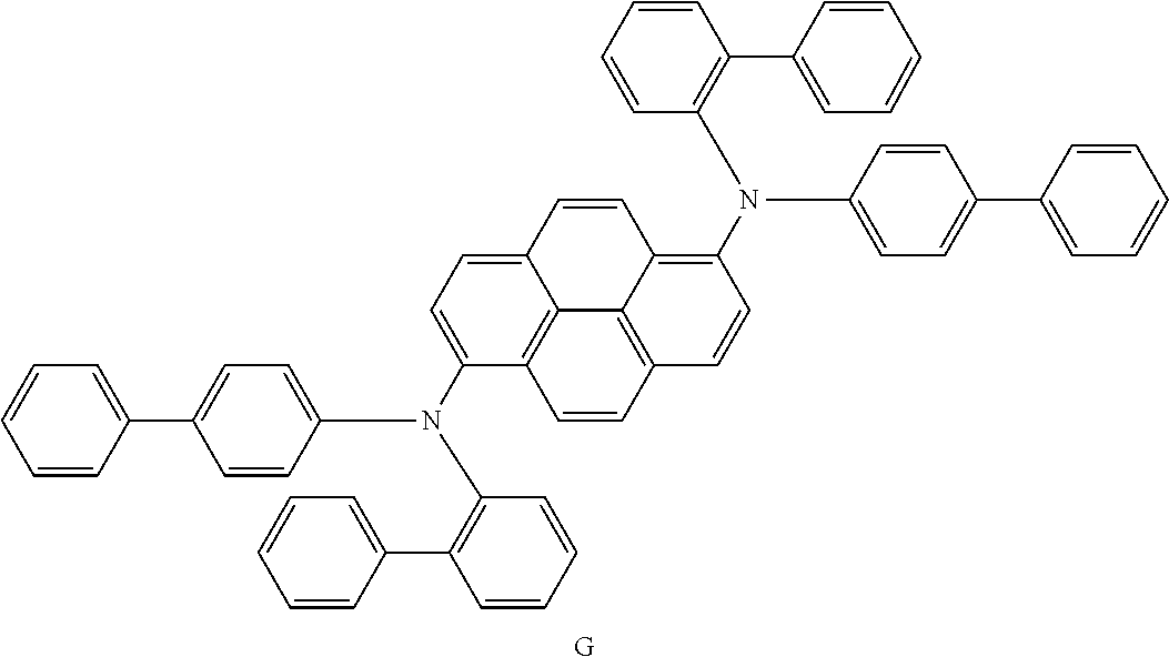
C1=CC(C2=CC=C(N(C3=CC=C4C5=C3C=CC3=C5C(=C(N(C5=C(C6=CC=CC=C6)C=CC=C5)C5=CC=C(C6=CC=CC=C6)C=C5)C=C3)C=C4)C3=C(C4=CC=CC=C4)C=CC=C3)C=C2)=CC=C1.[G]
